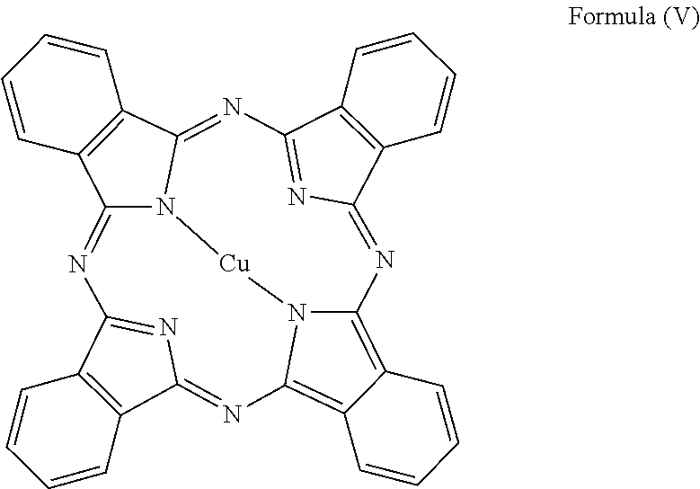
C12=C(C3=NC4=C5C(=C6N=C7C8=C(C(=N7)N=C7C9=C(C(=NC1=N3)N7[Cu]N64)C=CC=C9)C=CC=C8)C=CC=C5)C=CC=C2
